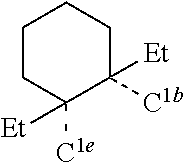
[Et]C1([C1e])CCCCC1([C1b])[Et]
